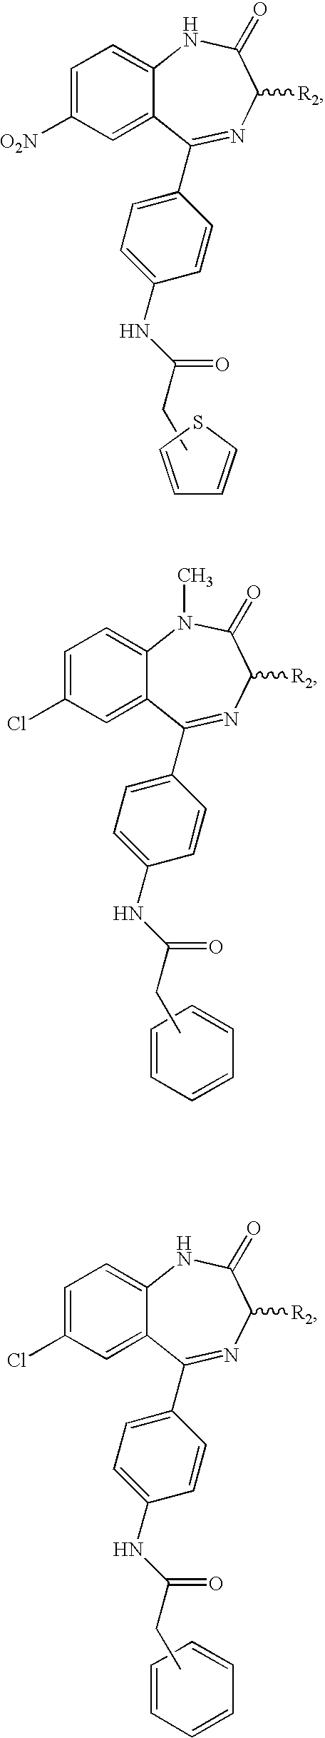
C1=CSC=C1.C1=C([O2N])C=C2C(=C1)NC(=O)C([R2])N=C2C1=CC=C(NC(=O)CC)C=C1.C1=CC=CC=C1.C1=C(Cl)C=C2C(=C1)N(C)C(=O)C([R2])N=C2C1=CC=C(NC(=O)CC)C=C1.C1=CC=CC=C1.C1=C(Cl)C=C2C(=C1)NC(=O)C([R2])N=C2C1=CC=C(NC(=O)CC)C=C1
